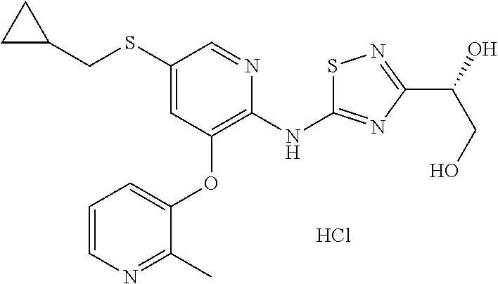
C(SC1=CC(OC2=CC=CN=C2C)=C(NC2=NC(C(O)CO)=NS2)N=C1)C1CC1.Cl
